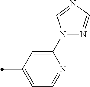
C1(N2N=CN=C2)=CC(C)=CC=N1
